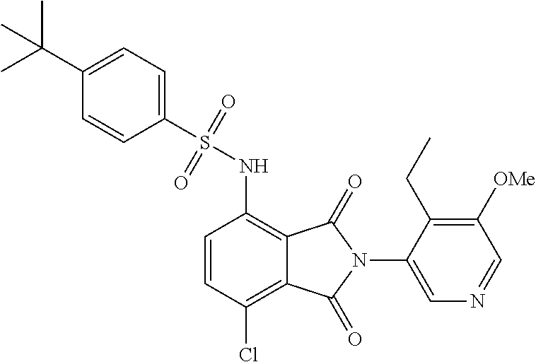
C1(S(NC2=C3C(=C(Cl)C=C2)C(=O)N(C2=CN=CC([OMe])=C2CC)C3=O)(=O)=O)=CC=C(C(C)(C)C)C=C1
